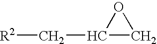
[R2]CC1CO1
